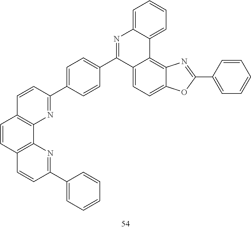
C12=CC=C3C(=C1C1=CC=CC=C1N=C2C1=CC=C(C2=NC4=C(C=C2)C=CC2=C4N=C(C4=CC=CC=C4)C=C2)C=C1)N=C(C1=CC=CC=C1)O3
